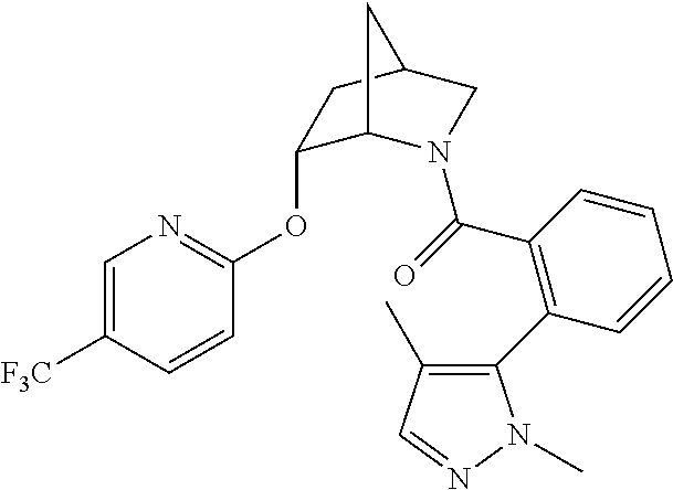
C1=C([F3C])C=CC(OC2C3N(C(=O)C4=C(C5=C(C)C=NN5C)C=CC=C4)CC(C2)C3)=N1
